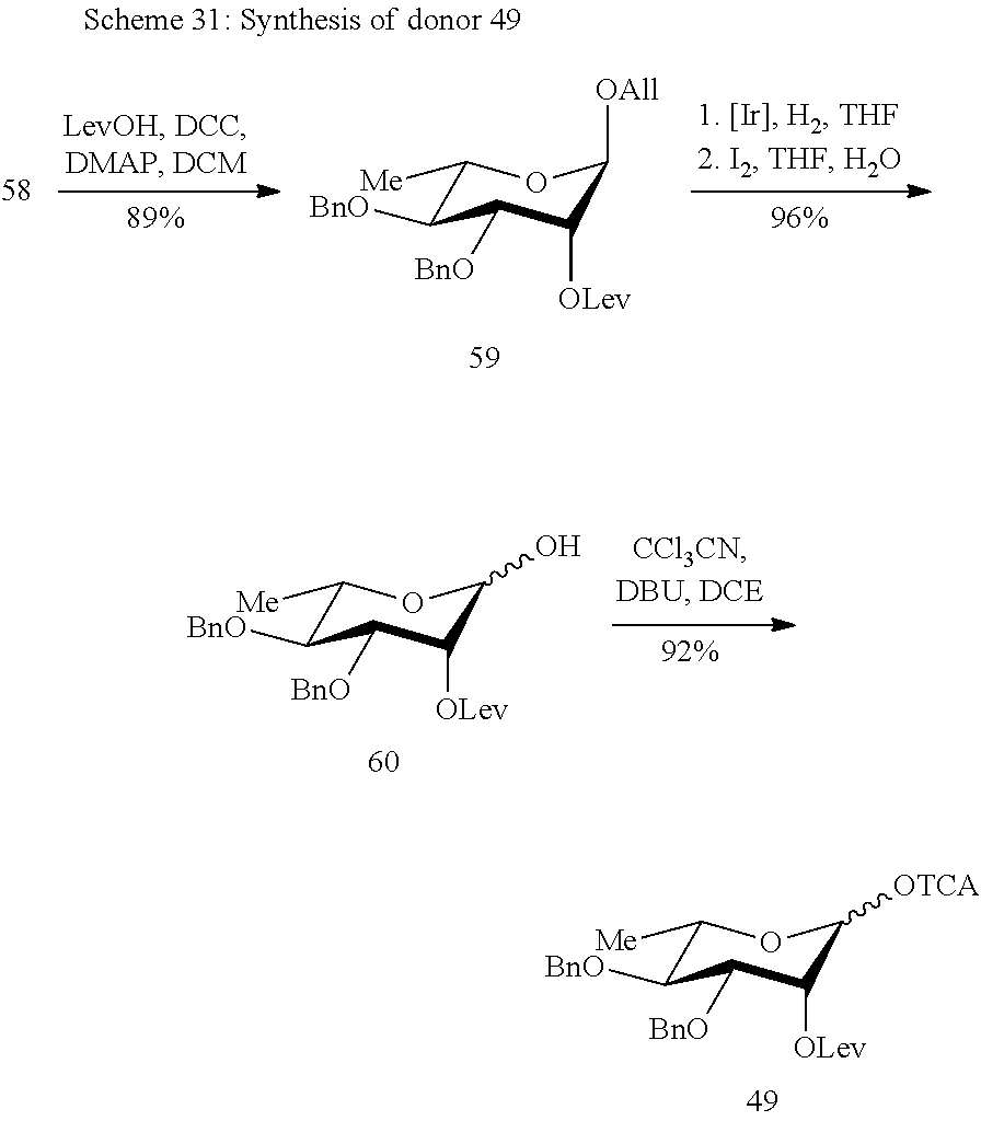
C1([Me])C([BnO])C([BnO])C([OLev])C(O)O1.C1([Me])C([BnO])C([BnO])C([OLev])C([OTCA])O1.[OAll]C1C([OLev])C([BnO])C([BnO])C([Me])O1
